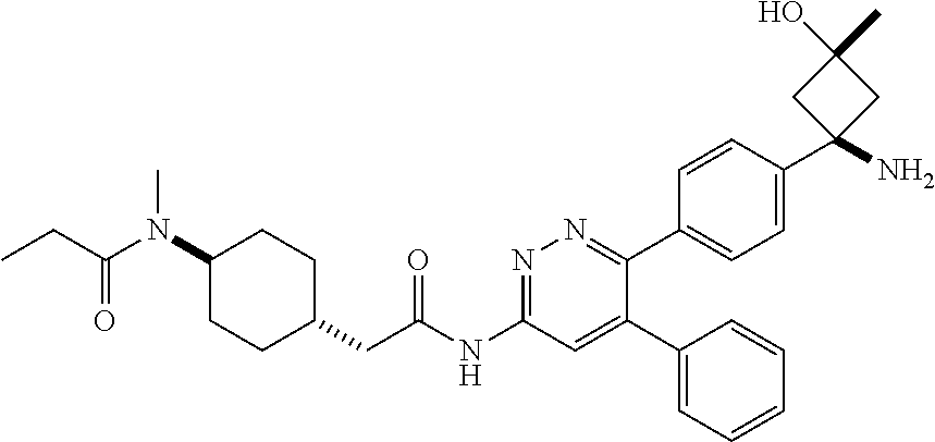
CN(C(CC)=O)C1CCC(CC(=O)NC2=NN=C(C3=CC=C(C4(N)CC(O)(C)C4)C=C3)C(C3=CC=CC=C3)=C2)CC1
